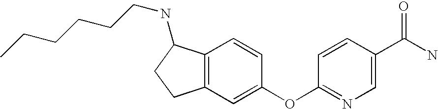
C1=CC(OC2=CC3=C(C=C2)C(NCCCCCC)CC3)=NC=C1C(N)=O
